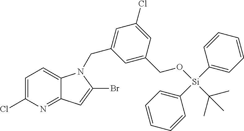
C1=C(Cl)N=C2C(=C1)N(CC1=CC(Cl)=CC(CO[Si](C3=CC=CC=C3)(C3=CC=CC=C3)C(C)(C)C)=C1)C(Br)=C2
